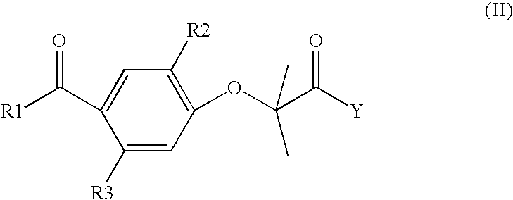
[R1]C(C1=CC([R2])=C(OC(C([Y])=O)(C)C)C=C1[R3])=O
